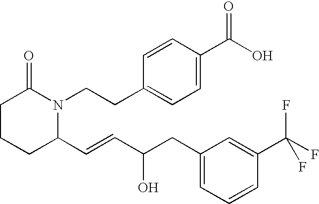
C1CCC(C=CC(O)CC2=CC=CC(C(F)(F)F)=C2)N(CCC2=CC=C(C(O)=O)C=C2)C1=O
